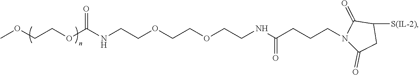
COCCOC(NCCOCCOCCNC(CCCN1C(=O)CC([S(IL-2)])C1=O)=O)=O
